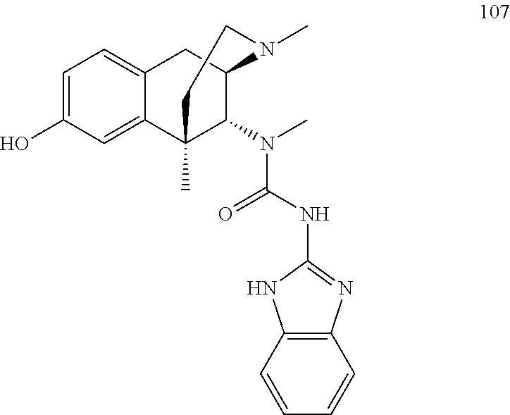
C1=C(O)C=C2C(=C1)CC1C(N(C(NC3=NC4=C(N3)C=CC=C4)=O)C)C2(C)CCN1C
